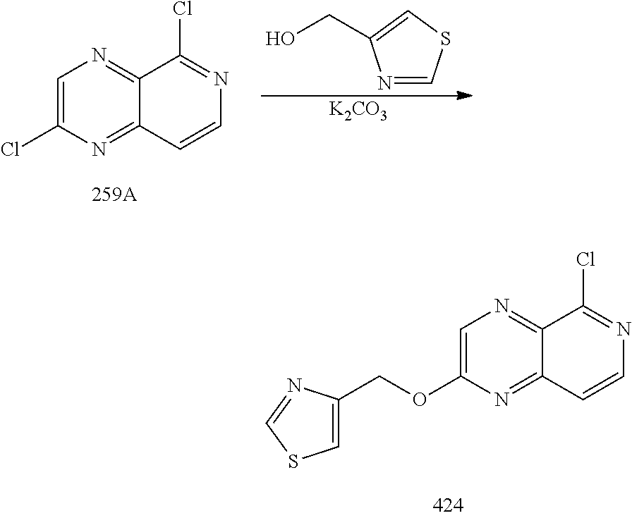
C1=C(Cl)N=C2C(=N1)C(Cl)=NC=C2.[K2CO3].N1=CSC=C1CO.C1=C(OCC2=CSC=N2)N=C2C(=N1)C(Cl)=NC=C2
